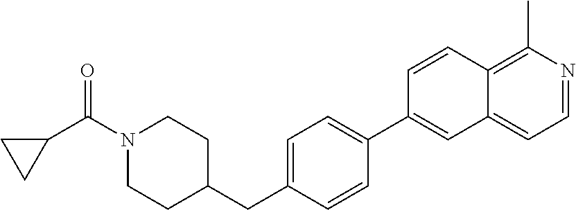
N1(C(C2CC2)=O)CCC(CC2=CC=C(C3=CC4=CC=NC(C)=C4C=C3)C=C2)CC1
